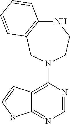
N1(C2=C3C(=NC=N2)SC=C3)CCNC2=C(C1)C=CC=C2
